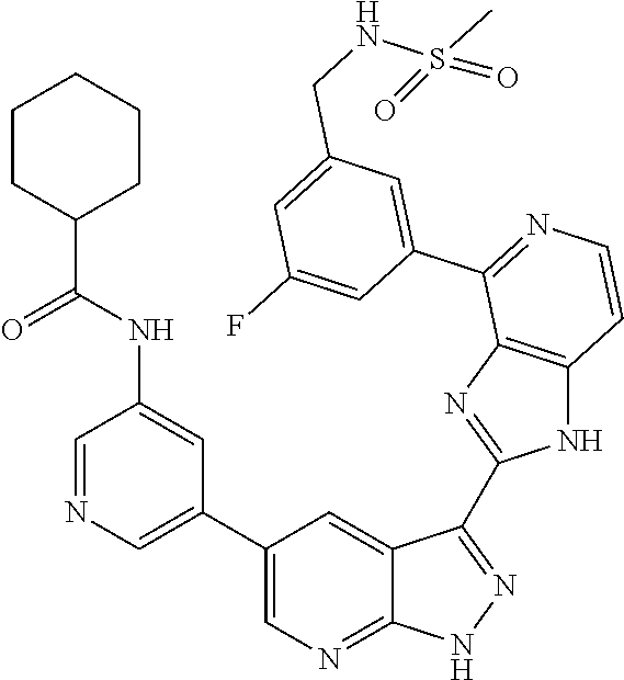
C1=NC=C(C2=CN=C3C(=C2)C(C2=NC4=C(N2)C=CN=C4C2=CC(CNS(C)(=O)=O)=CC(F)=C2)=NN3)C=C1NC(C1CCCCC1)=O
